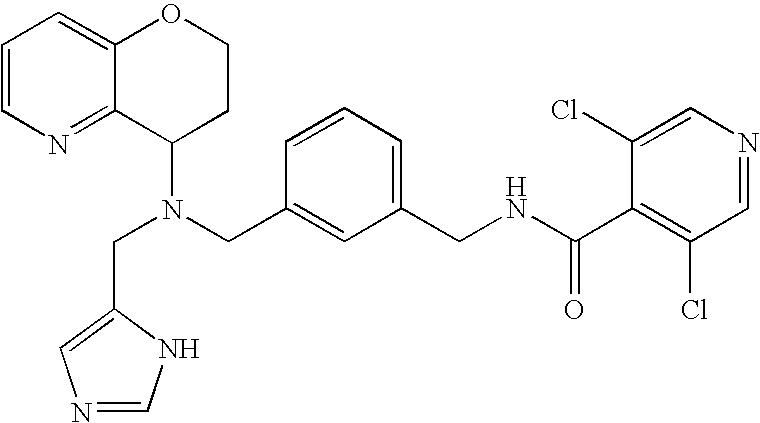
N(CC1=CC(CNC(C2=C(Cl)C=NC=C2Cl)=O)=CC=C1)(C1CCOC2=CC=CN=C12)CC1=CN=CN1
